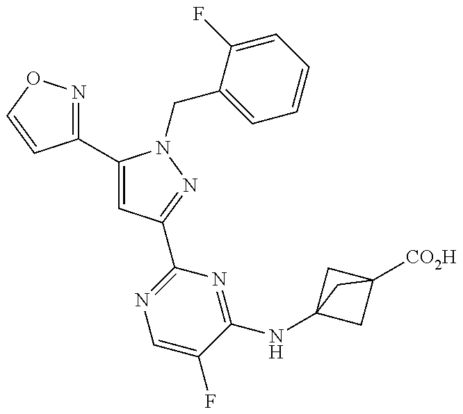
C1(C2=CC(C3=NC=C(F)C(NC45CC([CO2H])(C4)C5)=N3)=NN2CC2=CC=CC=C2F)=NOC=C1
